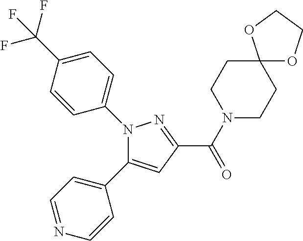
N1(C2=CC=C(C(F)(F)F)C=C2)C(C2=CC=NC=C2)=CC(C(=O)N2CCC3(CC2)OCCO3)=N1
